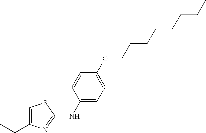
C(C1=CSC(NC2=CC=C(OCCCCCCCC)C=C2)=N1)C
